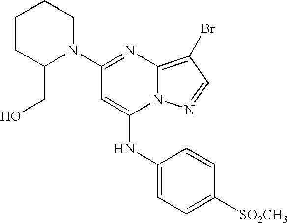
N1(C2=NC3=C(Br)C=NN3C(NC3=CC=C([SO2CH3])C=C3)=C2)CCCCC1CO
